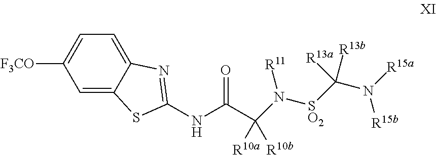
C1=C2C(=CC=C1[F3CO])N=C(NC(=O)C(N([R11])[SO2]C(N([R15a])[R15b])([R13b])[R13a])([R10a])[R10b])S2
